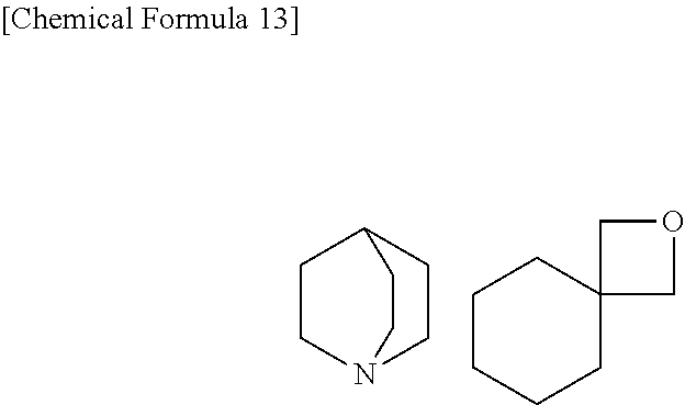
C1CN2CCC1CC2.C1CCCC2(C1)COC2
